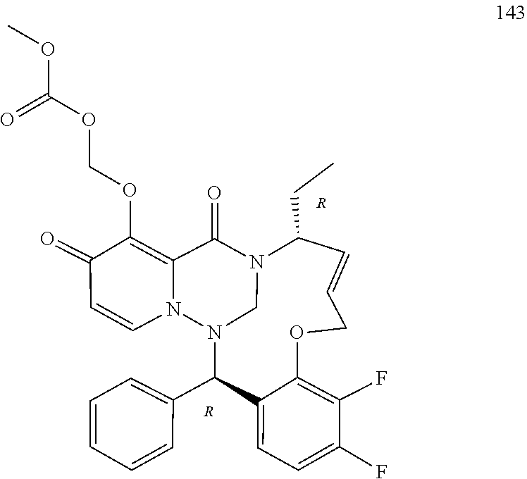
N12CN(C(C3=CC=CC=C3)C3=CC=C(F)C(F)=C3OCC=CC1CC)N1C=CC(=O)C(OCOC(OC)=O)=C1C2=O.[R].[R]
